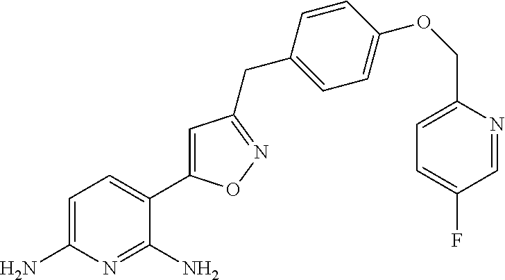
C1=C(N)N=C(N)C(C2=CC(CC3=CC=C(OCC4=CC=C(F)C=N4)C=C3)=NO2)=C1
